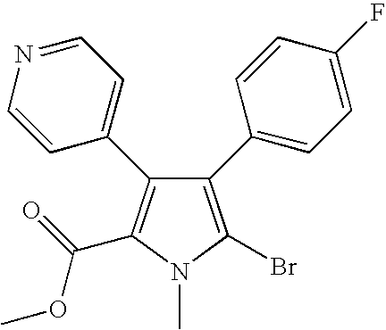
C1(C2=CC=C(F)C=C2)=C(Br)N(C)C(C(=O)OC)=C1C1=CC=NC=C1
